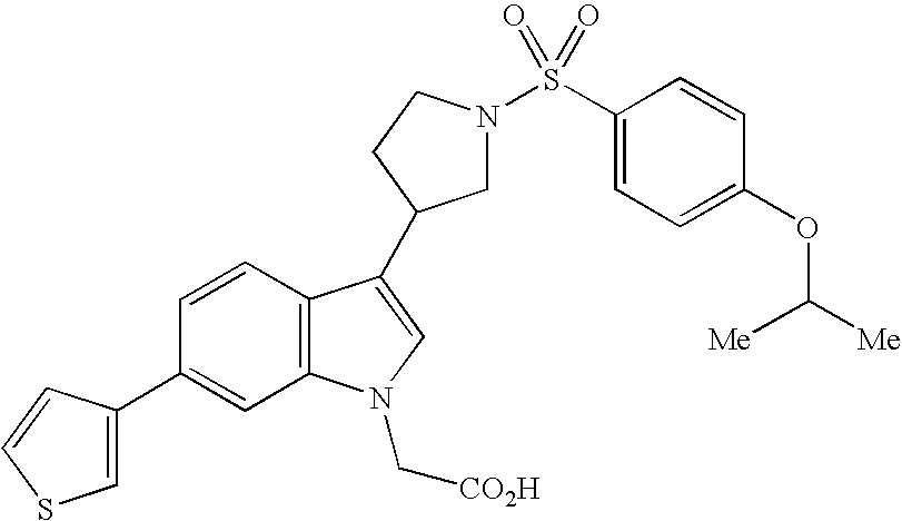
C1(C2=CSC=C2)=CC2=C(C=C1)C(C1CN(S(C3=CC=C(OC([Me])[Me])C=C3)(=O)=O)CC1)=CN2C[CO2H]
